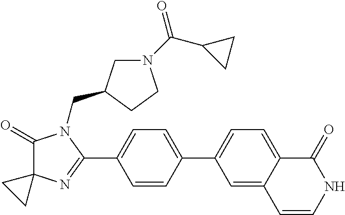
C1(=O)C2(N=C(C3=CC=C(C4=CC=C5C(=C4)C=CNC5=O)C=C3)N1CC1CN(C(C3CC3)=O)CC1)CC2
